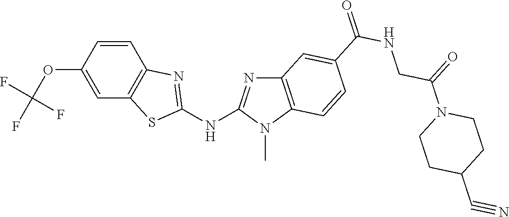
O(C1=CC2=C(C=C1)N=C(NC1=NC3=C(N1C)C=CC(C(NCC(N1CCC(C#N)CC1)=O)=O)=C3)S2)C(F)(F)F
